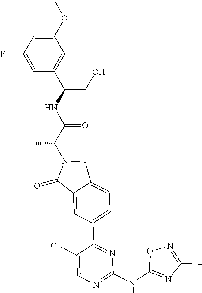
C(N1C(=O)C2=CC(C3=NC(NC4=NC(C)=NO4)=NC=C3Cl)=CC=C2C1)(C(NC(CO)C1=CC(OC)=CC(F)=C1)=O)C
